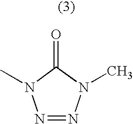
N1=NN(C)C(=O)N1C
